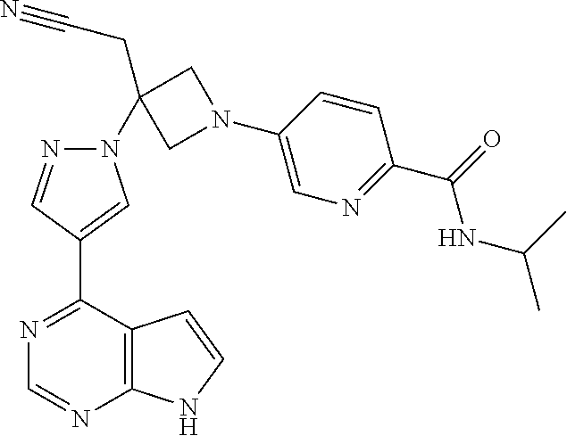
N1=C(C2=CN(C3(CC#N)CN(C4=CN=C(C(=O)NC(C)C)C=C4)C3)N=C2)C2=C(N=C1)NC=C2
